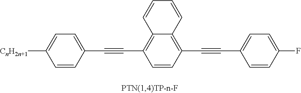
C1=CC(C#CC2=CC=C(F)C=C2)=C2C(=C1C#CC1=CC=C([CnH2n+1])C=C1)C=CC=C2
